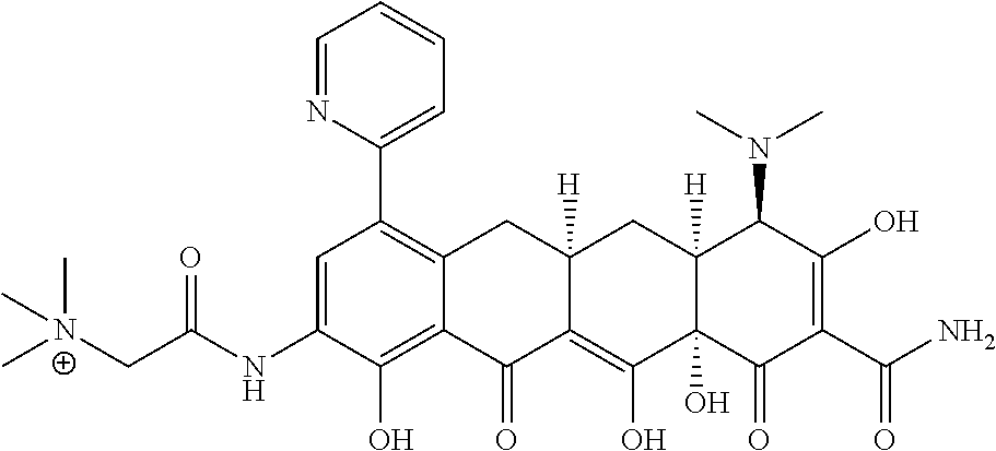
C1=C(NC(C[N+](C)(C)C)=O)C(O)=C2C(=C1C1=CC=CC=N1)CC1([H])C(=C(O)C3(O)C([H])(C1)C(N(C)C)C(O)=C(C(=O)N)C3=O)C2=O
